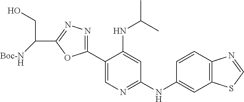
C12=C(C=CC(NC3=NC=C(C4=NN=C(C(CO)[Boc-NH])O4)C(NC(C)C)=C3)=C1)N=CS2
